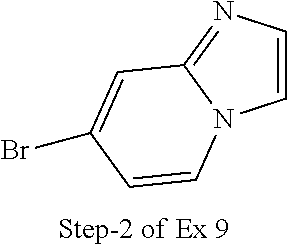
C1=CN=C2N1C=CC(Br)=C2
